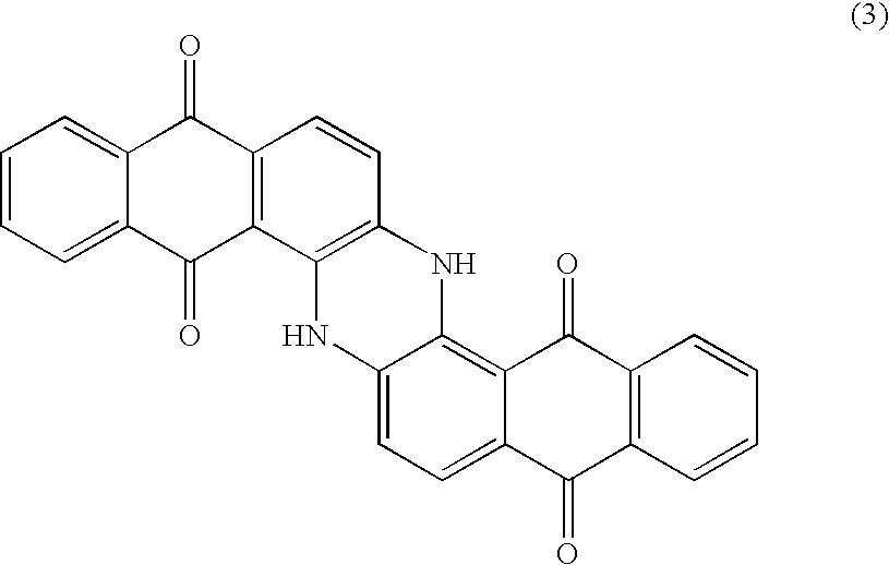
C1=CC=C2C(=C1)C(=O)C1=C(C2=O)C2=C(C=C1)NC1=C3C(=CC=C1N2)C(=O)C1=C(C3=O)C=CC=C1
